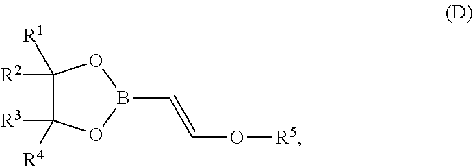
C1([R2])([R1])C([R3])([R4])OB(C=CO[R5])O1
